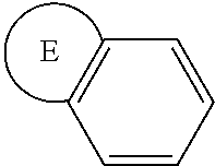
[E].C1=CC=CC=C1
